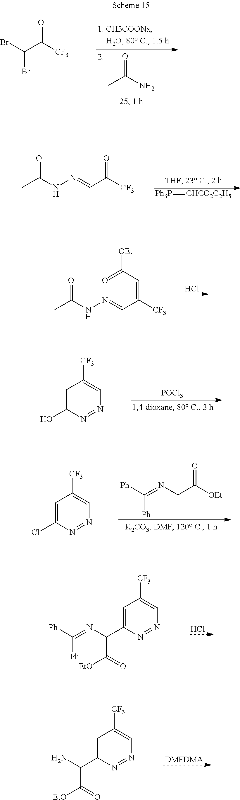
CC(N)=O.BrC(C([CF3])=O)Br.[Ph3P]=[CHCO2C2H5].CC(NN=CC([CF3])=O)=O.Cl.C(=CC(=O)[OEt])(C=NNC(C)=O)[CF3].C1=C(O)N=NC=C1[CF3].[POCl3].[Ph]C(=NCC([OEt])=O)[Ph].C1=C(Cl)N=NC=C1[CF3].Cl.C1=C(C(N=C([Ph])[Ph])C([EtO])=O)N=NC=C1[CF3].[DMFDMA].C1=C(C(N)C([EtO])=O)N=NC=C1[CF3]
